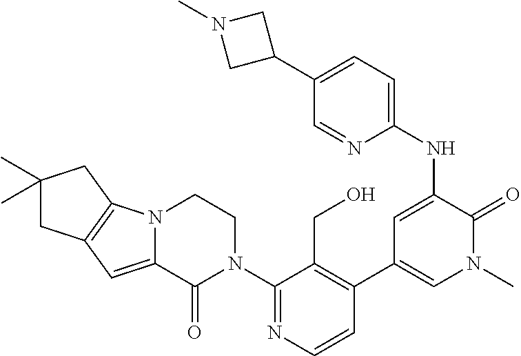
C1=CN=C(N2CCN3C(=CC4=C3CC(C)(C)C4)C2=O)C(CO)=C1C1=CN(C)C(=O)C(NC2=CC=C(C3CN(C)C3)C=N2)=C1
